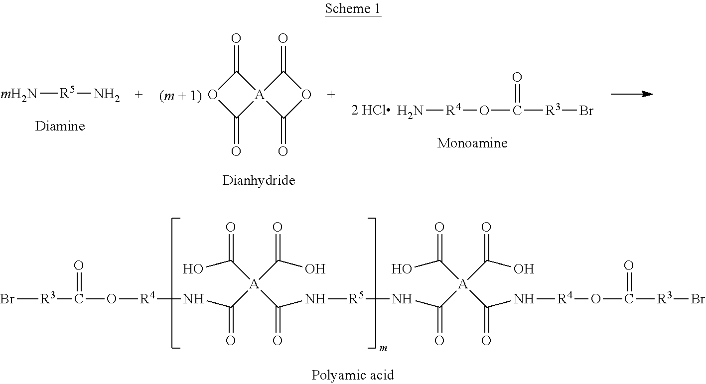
Br[R3]C(O[R4]NC(=O)[A](C(O)=O)(C(=O)N[R5]NC(=O)[A](C(O)=O)(C(=O)N[R4]OC([R3]Br)=O)C(O)=O)C(O)=O)=O.[mH2N][R5]N.C1(=O)[A]2(C(=O)O1)C(=O)OC2=O.N[R4]OC([R3]Br)=O
